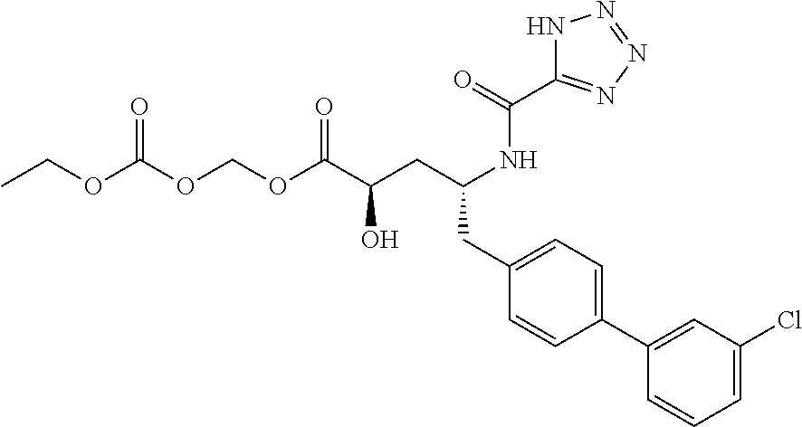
O(C(C(CC(NC(C1=NN=NN1)=O)CC1=CC=C(C2=CC(Cl)=CC=C2)C=C1)O)=O)COC(=O)OCC
